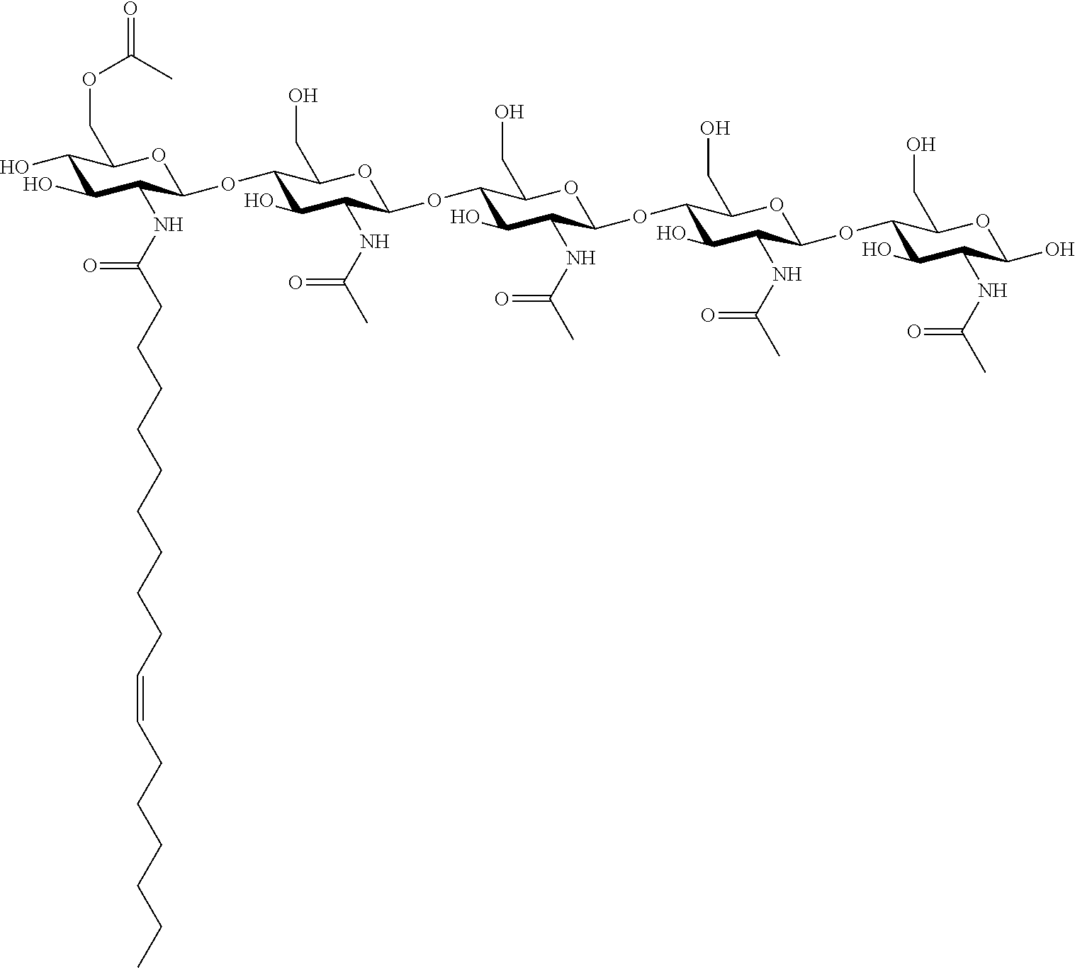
C1(O)C(O)C(NC(=O)CCCCCCCCCC=CCCCCCC)C(OC2C(O)C(NC(C)=O)C(OC3C(O)C(NC(C)=O)C(OC4C(O)C(NC(C)=O)C(OC5C(O)C(NC(C)=O)C(O)OC5CO)OC4CO)OC3CO)OC2CO)OC1COC(C)=O
